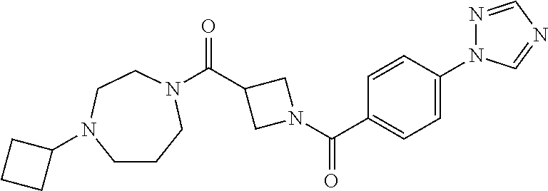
C1(C(N2CC(C(=O)N3CCCN(C4CCC4)CC3)C2)=O)=CC=C(N2N=CN=C2)C=C1
